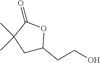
C1C(CCO)OC(=O)C1(C)C
